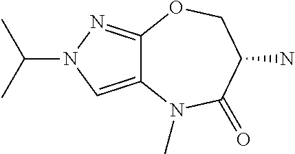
C12=CN(C(C)C)N=C1OCC(N)C(=O)N2C
